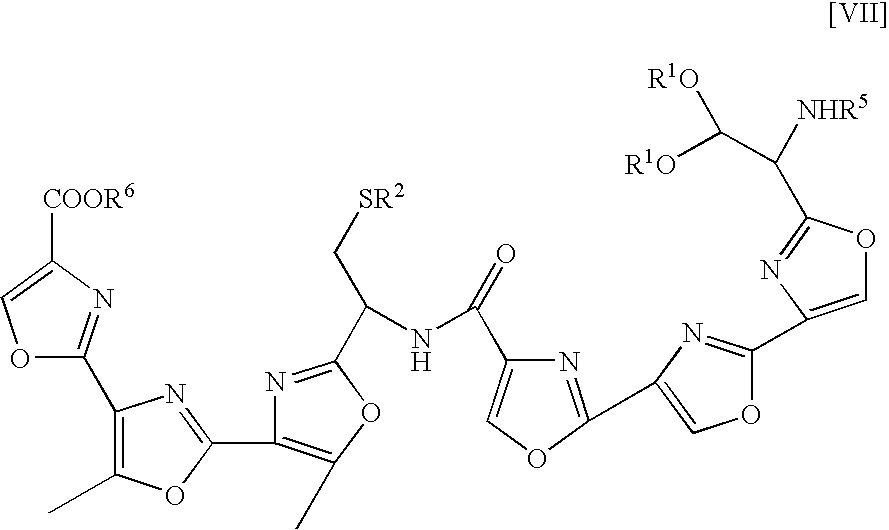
O1C(C2=C(C)OC(C3=C(C)OC(C(NC(C4=COC(C5=COC(C6=COC(C([NHR5])C([R1O])[R1O])=N6)=N5)=N4)=O)C[SR2])=N3)=N2)=NC([COOR6])=C1
